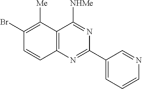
C12=C(N=C(C3=CC=CN=C3)N=C1[NHMe])C=CC(Br)=C2[Me]
